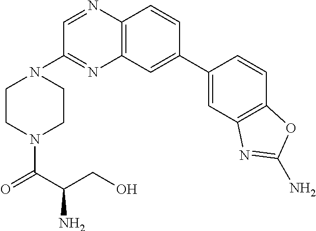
C12=C(C=C(C3=CC4=C(C=C3)OC(N)=N4)C=C1)N=C(N1CCN(C(C(N)CO)=O)CC1)C=N2
